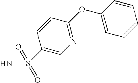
C1(S(N)(=O)=O)=CN=C(OC2=CC=CC=C2)C=C1
